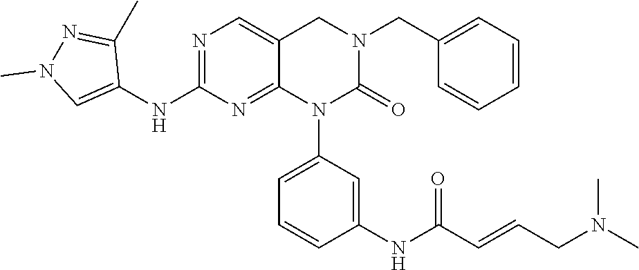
N1=C(NC2=CN(C)N=C2C)N=C2C(=C1)CN(CC1=CC=CC=C1)C(=O)N2C1=CC=CC(NC(=O)C=CCN(C)C)=C1
